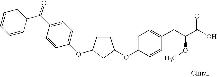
O(C1CCC(OC2=CC=C(C(C3=CC=CC=C3)=O)C=C2)C1)C1=CC=C(CC(C(O)=O)OC)C=C1
